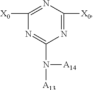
[X0]C1=NC([X0])=NC(N([A13])[A14])=N1
